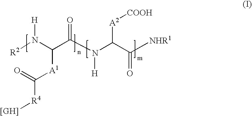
[R2]N(C(C(N(C(C([NHR1])=O)[A2][COOH])[H])=O)[A1]C([R4][[GH]])=O)[H]
